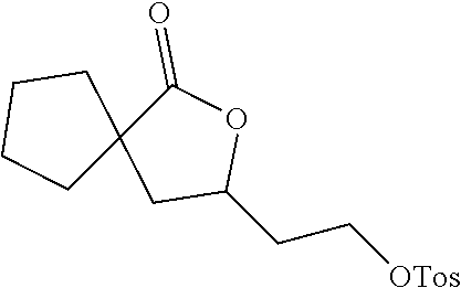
C1(CC[OTos])OC(=O)C2(C1)CCCC2
